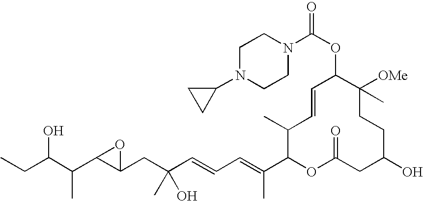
CCC(C(C1C(CC(C=CC=C(C2OC(=O)CC(O)CCC([OMe])(C)C(OC(=O)N3CCN(C4CC4)CC3)C=CC2C)C)(O)C)O1)C)O
